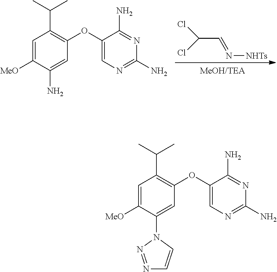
C(C1=C(OC2=CN=C(N)N=C2N)C=C(N2N=NC=C2)C([MeO])=C1)(C)C.C(C=N[NHTs])(Cl)Cl.C(C1=C(OC2=CN=C(N)N=C2N)C=C(N)C([MeO])=C1)(C)C
